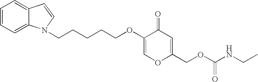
C1=CC=C2C(=C1)C=CN2CCCCCOC1=COC(COC(NCC)=O)=CC1=O
